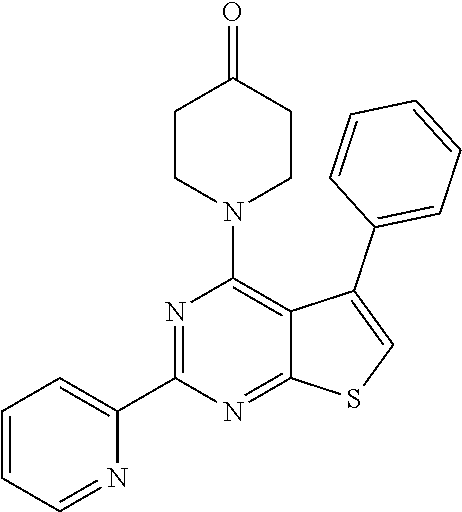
C1=CC=NC(C2=NC(N3CCC(=O)CC3)=C3C(=N2)SC=C3C2=CC=CC=C2)=C1
